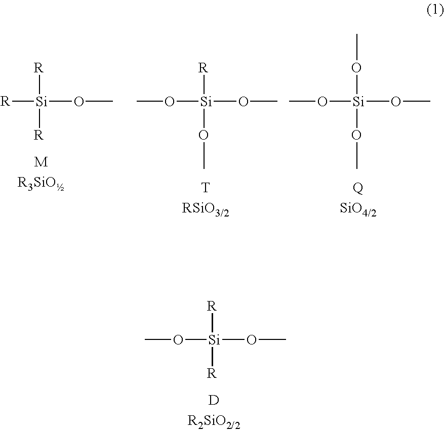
[R][Si](OC)([R])[R].O([Si](OC)(OC)[R])C.O([Si](OC)(OC)OC)C.O([Si](OC)([R])[R])C
